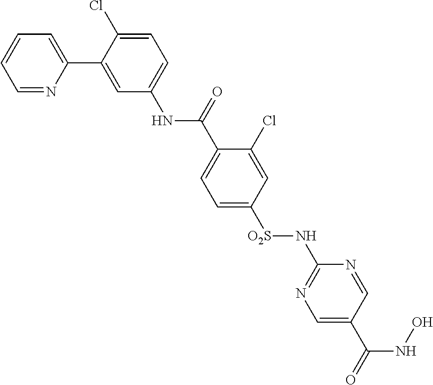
N(C1=CC=C(Cl)C(C2=CC=CC=N2)=C1)C(=O)C1=CC=C([SO2]NC2=NC=C(C(NO)=O)C=N2)C=C1Cl
